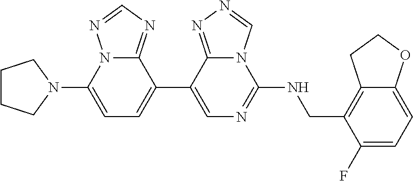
N12C(N3CCCC3)=CC=C(C3=CN=C(NCC4=C5C(=CC=C4F)OCC5)N4C3=NN=C4)C1=NC=N2
